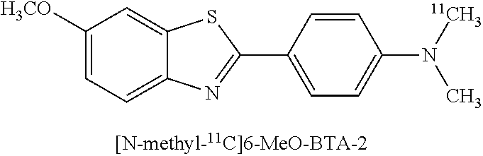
C1([H3CO])=CC=C2C(=C1)SC(C1=CC=C(N(C)[11CH3])C=C1)=N2
